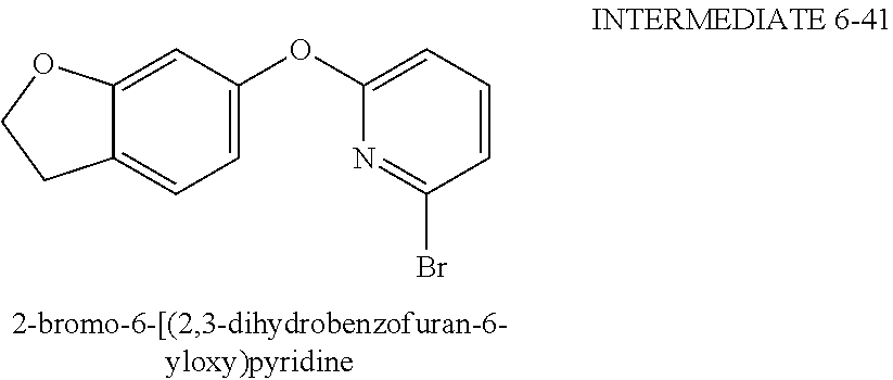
C1=CC=C(OC2=CC=C3C(=C2)OCC3)N=C1Br
